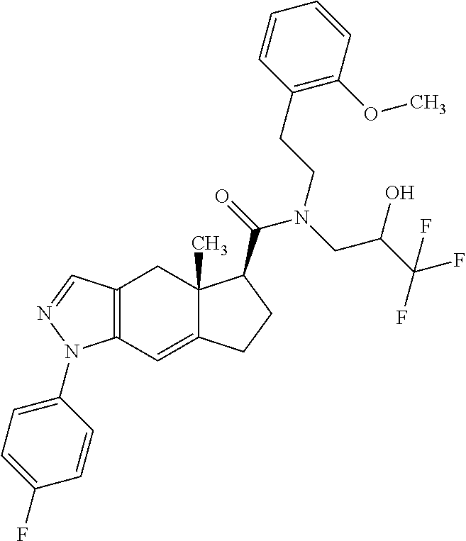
C12=C(C=C3C(C)(C1)C(C(=O)N(CC(C(F)(F)F)O)CCC1=C(OC)C=CC=C1)CC3)N(C1=CC=C(F)C=C1)N=C2
